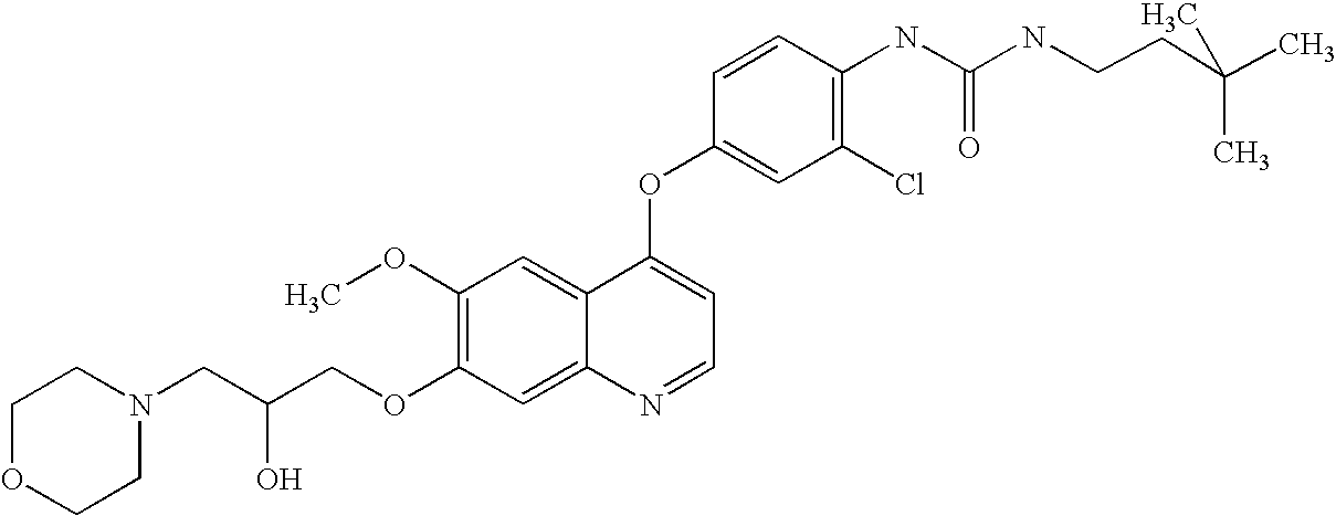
C1=CC(OC2=CC=NC3=CC(OCC(CN4CCOCC4)O)=C(OC)C=C23)=CC(Cl)=C1NC(=O)NCCC(C)(C)C
